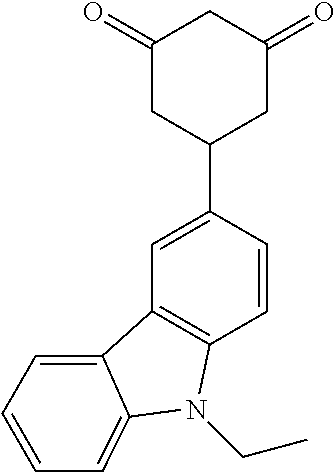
C1(=O)CC(C2=CC3=C(C=C2)N(CC)C2=CC=CC=C32)CC(=O)C1
